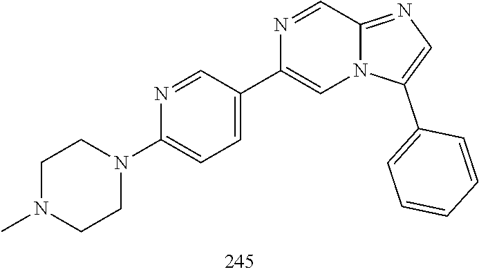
C1CN(C)CCN1C1=CC=C(C2=CN3C(=NC=C3C3=CC=CC=C3)C=N2)C=N1
